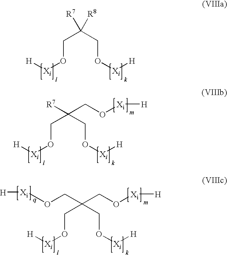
C(C(CO[Xi][H])([R7])[R8])O[Xi][H].C(C(CO[Xi][H])([R7])CO[Xi][H])O[Xi][H].C(C(CO[Xi][H])(CO[Xi][H])CO[Xi][H])O[Xi][H]
